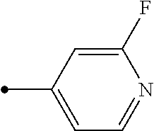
C1(F)=CC(C)=CC=N1
